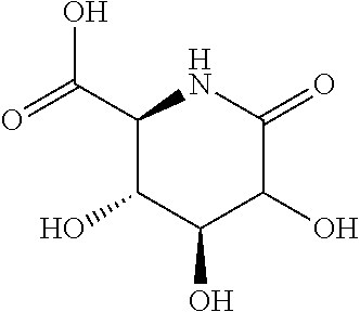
C1(C(=O)O)C(O)C(O)C(O)C(=O)N1
